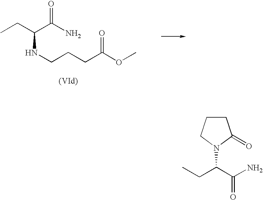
CCC(C(N)=O)NCCCC(OC)=O.CCC(C(N)=O)N1C(=O)CCC1
